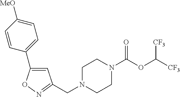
C1N(CC2=NOC(C3=CC=C([MeO])C=C3)=C2)CCN(C(OC([CF3])[CF3])=O)C1
